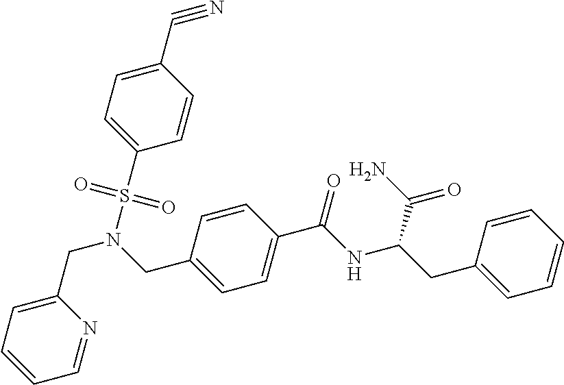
C1=C(CN(S(=O)(=O)C2=CC=C(C#N)C=C2)CC2=CC=C(C(NC(CC3=CC=CC=C3)C(N)=O)=O)C=C2)N=CC=C1
